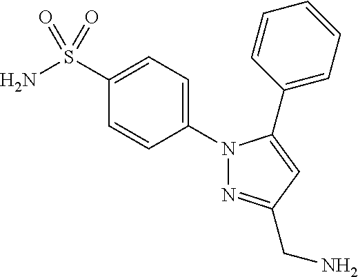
N1=C(CN)C=C(C2=CC=CC=C2)N1C1=CC=C(S(N)(=O)=O)C=C1
